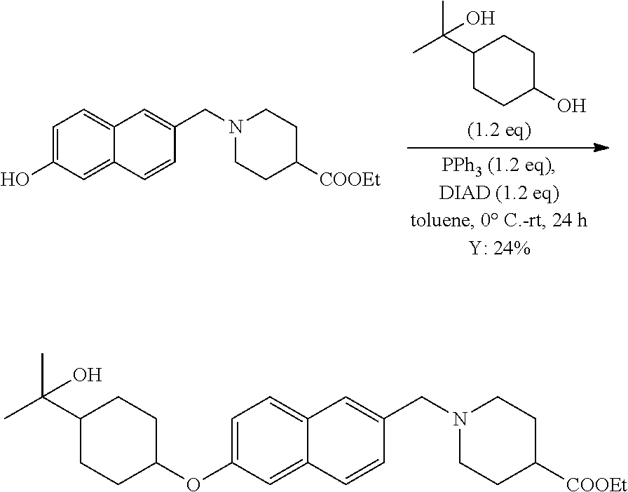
C1=C(O)C=C2C(=C1)C=C(CN1CCC([COOEt])CC1)C=C2.C1(C(C)(C)O)CCC(O)CC1.C1=C(OC2CCC(C(C)(C)O)CC2)C=C2C(=C1)C=C(CN1CCC([COOEt])CC1)C=C2
